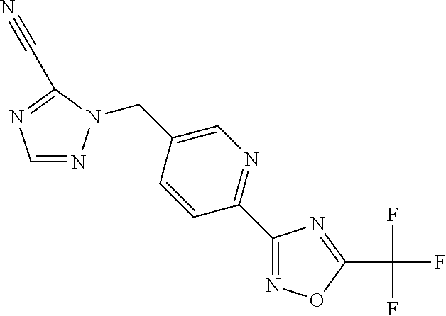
C1(C#N)=NC=NN1CC1=CN=C(C2=NOC(C(F)(F)F)=N2)C=C1
